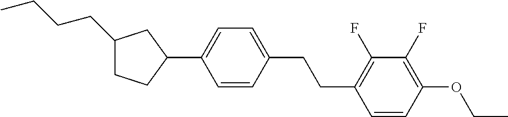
C1(CCCC)CCC(C2=CC=C(CCC3=C(F)C(F)=C(OCC)C=C3)C=C2)C1
